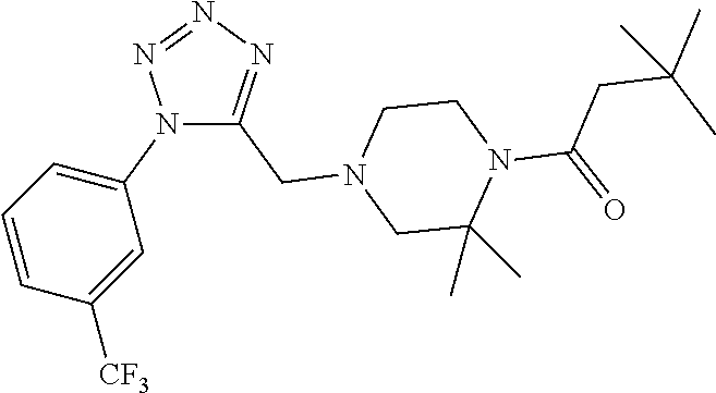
N1(C2=CC=CC([CF3])=C2)C(CN2CC(C)(C)N(C(=O)CC(C)(C)C)CC2)=NN=N1
